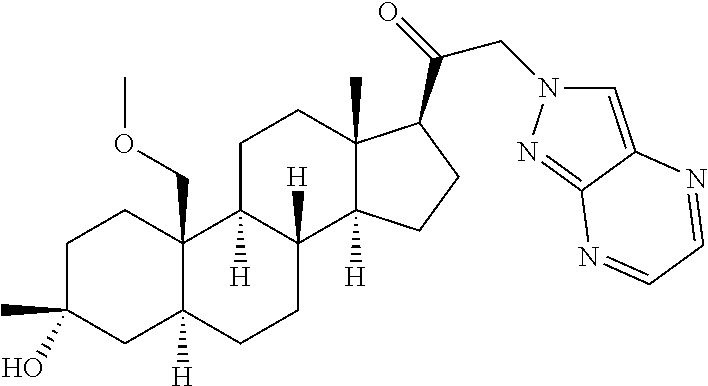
C1C(C)(O)CC2([H])C(COC)(C1)C1([H])C([H])(CC2)C2([H])C(C)(CC1)C(C(CN1C=C3C(=N1)N=CC=N3)=O)CC2
